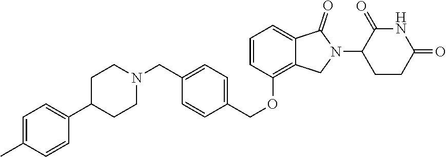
C1=C(C)C=CC(C2CCN(CC3=CC=C(COC4=C5C(=CC=C4)C(=O)N(C4C(=O)NC(=O)CC4)C5)C=C3)CC2)=C1
